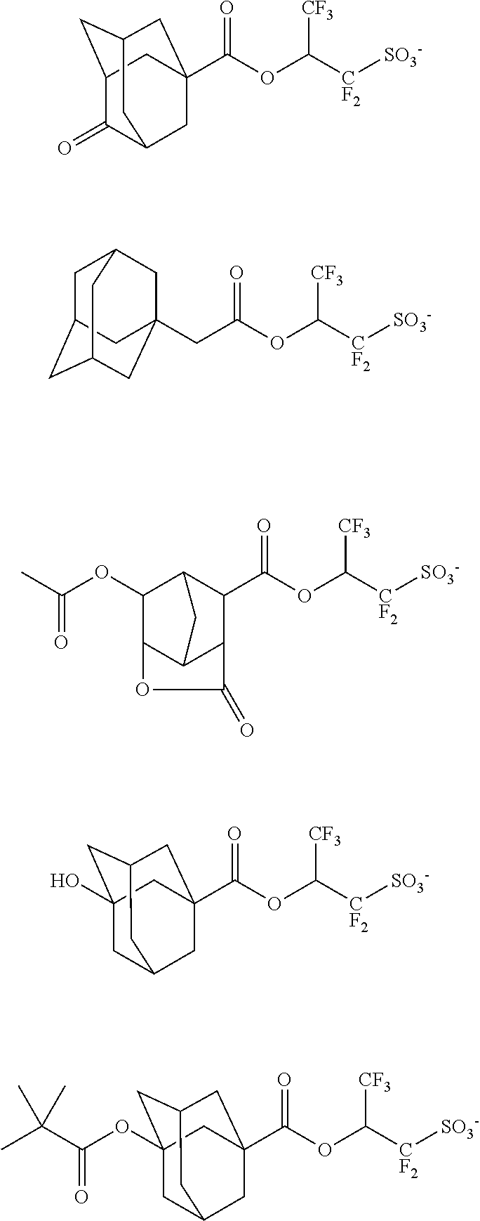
C(OC([CF2][SO3-])[CF3])(=O)C12CC3C(=O)C(CC(C1)C3)C2.C(OC([CF2][SO3-])[CF3])(=O)CC12CC3CC(CC(C1)C3)C2.C1(C(OC([CF2][SO3-])[CF3])=O)C2C(OC(C)=O)C3C(C1C(=O)O3)C2.C(OC([CF2][SO3-])[CF3])(=O)C12CC3CC(O)(CC(C1)C3)C2.C(OC([CF2][SO3-])[CF3])(=O)C12CC3CC(OC(C(C)(C)C)=O)(CC(C1)C3)C2
